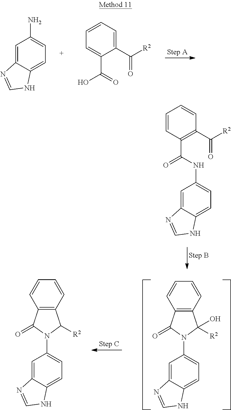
C1=C2C(=CC=C1N)NC=N2.C1=CC=C(C(=O)[R2])C(C(=O)O)=C1.C1=CC(C(NC2=CC=C3C(=C2)N=CN3)=O)=C(C(=O)[R2])C=C1.C1=C2C(=CC=C1N1C([R2])(O)C3=C(C1=O)C=CC=C3)NC=N2.C1=C2C(=CC=C1N1C([R2])C3=C(C1=O)C=CC=C3)NC=N2
